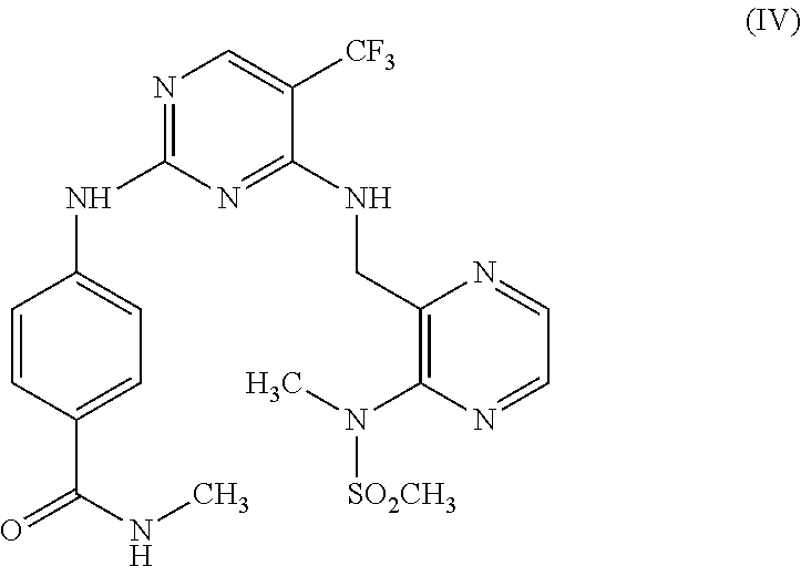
C1=CC(C(NC)=O)=CC=C1NC1=NC=C([CF3])C(NCC2=C(N(C)[SO2CH3])N=CC=N2)=N1
